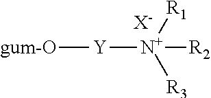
[Y]([N+]([R1])([R3])[R2])[gum-O].[X-]
